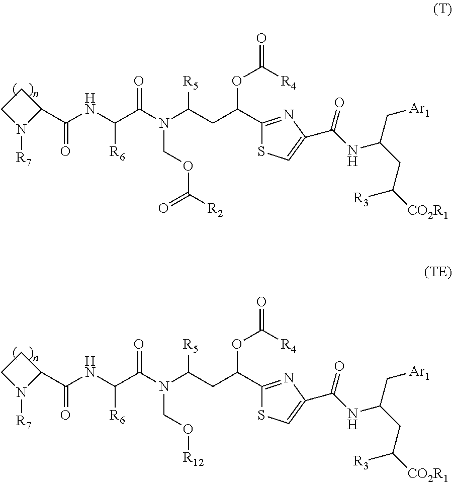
C1CN([R7])C1C(NC(C(N(C(CC(C1=NC(C(NC(CC([CO2R1])[R3])C[Ar1])=O)=CS1)OC([R4])=O)[R5])COC([R2])=O)=O)[R6])=O.C1CN([R7])C1C(NC(C(N(C(CC(C1=NC(C(NC(CC([CO2R1])[R3])C[Ar1])=O)=CS1)OC([R4])=O)[R5])CO[R12])=O)[R6])=O
